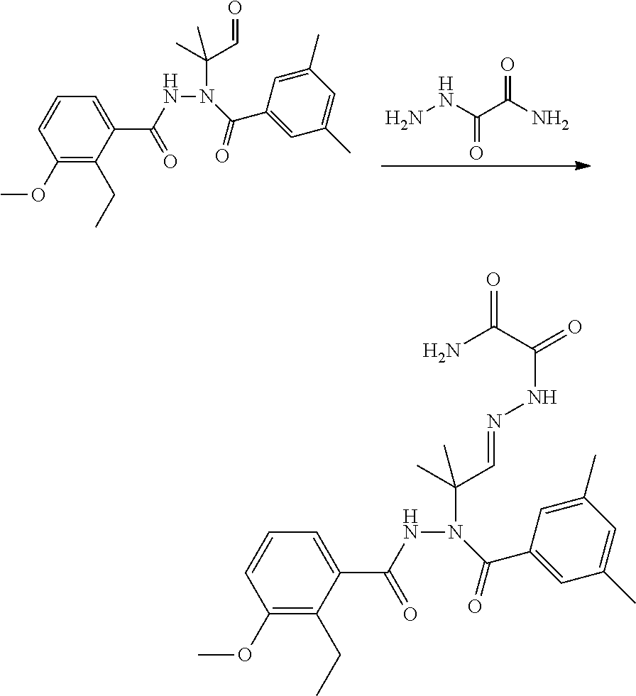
C(NN(C(C1=CC(C)=CC(C)=C1)=O)C(C)(C=O)C)(C1=CC=CC(OC)=C1CC)=O.NNC(C(N)=O)=O.C(NN(C(C1=CC(C)=CC(C)=C1)=O)C(C)(C=NNC(=O)C(N)=O)C)(C1=CC=CC(OC)=C1CC)=O
